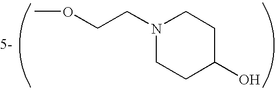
N1(CCOC)CCC(O)CC1
